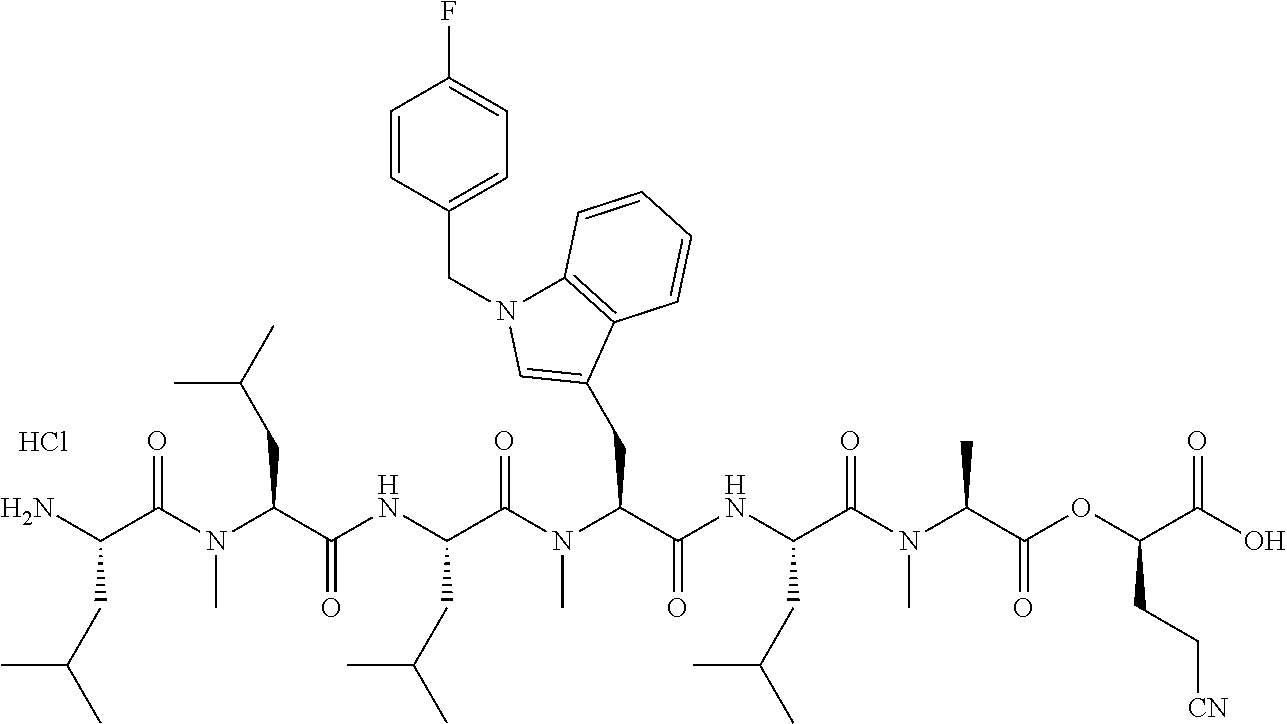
Cl.C1(CC(N(C)C(=O)C(NC(C(N(C(C(N)CC(C)C)=O)C)CC(C)C)=O)CC(C)C)C(=O)NC(C(N(C(C(OC(C(O)=O)CC[CN])=O)C)C)=O)CC(C)C)=CN(CC2=CC=C(F)C=C2)C2=C1C=CC=C2
